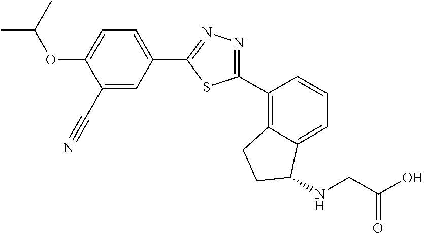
C1(C#N)=CC(C2=NN=C(C3=C4C(=CC=C3)C(NCC(O)=O)CC4)S2)=CC=C1OC(C)C
